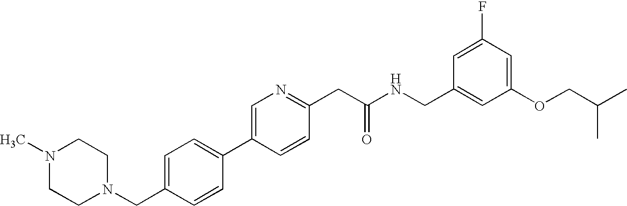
C1(CN2CCN(C)CC2)=CC=C(C2=CN=C(CC(NCC3=CC(OCC(C)C)=CC(F)=C3)=O)C=C2)C=C1
